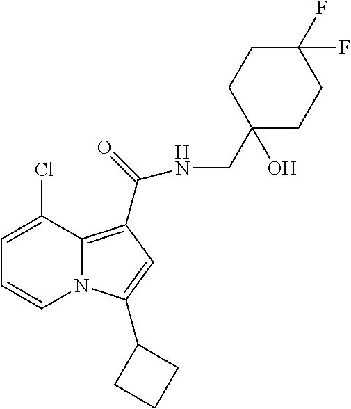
C1=C(Cl)C2=C(C(=O)NCC3(O)CCC(F)(F)CC3)C=C(C3CCC3)N2C=C1
